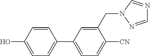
C1=NN(CC2=CC(C3=CC=C(O)C=C3)=CC=C2[CN])C=N1
